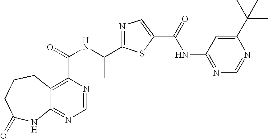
C12=NC=NC(C(=O)NC(C3=NC=C(C(=O)NC4=NC=NC(C(C)(C)C)=C4)S3)C)=C1CCCC(=O)N2
